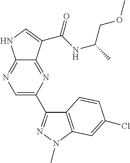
C12=NC=C(C3=NN(C)C4=C3C=CC(Cl)=C4)N=C1C(C(NC(C)COC)=O)=CN2
